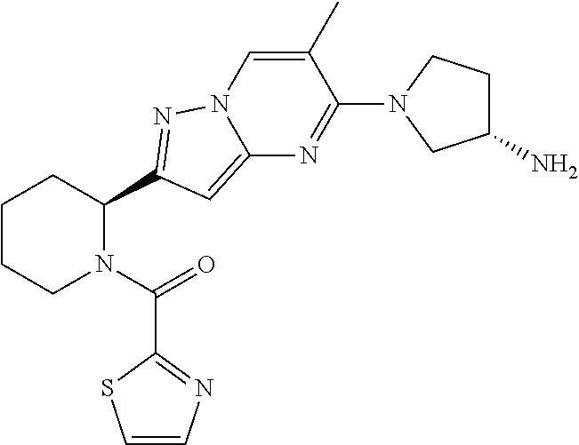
C1CCN(C(=O)C2=NC=CS2)C(C2=NN3C(=C2)N=C(N2CC(N)CC2)C(C)=C3)C1
